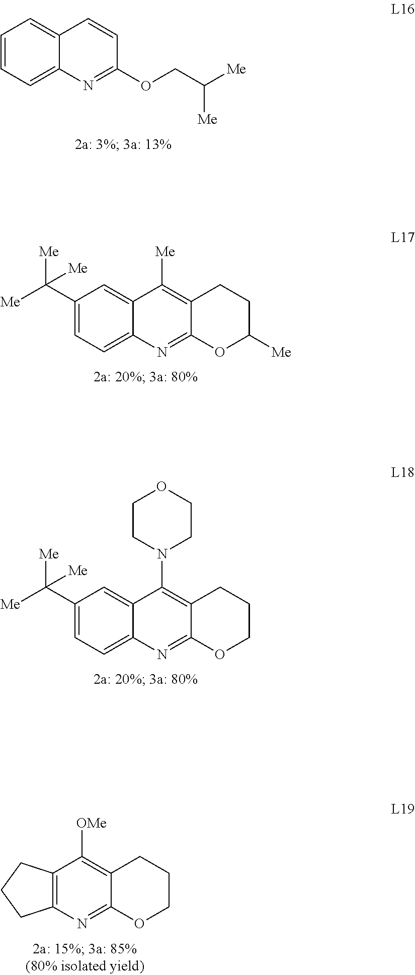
C1=CC=C2C(=C1)C=CC(OCC([Me])[Me])=N2.C1(C([Me])([Me])[Me])=CC=C2C(=C1)C([Me])=C1C(=N2)OC([Me])CC1.C1(C([Me])([Me])[Me])=CC=C2C(=C1)C(N1CCOCC1)=C1C(=N2)OCCC1.C12=C(N=C3C(=C1[OMe])CCCO3)CCC2
